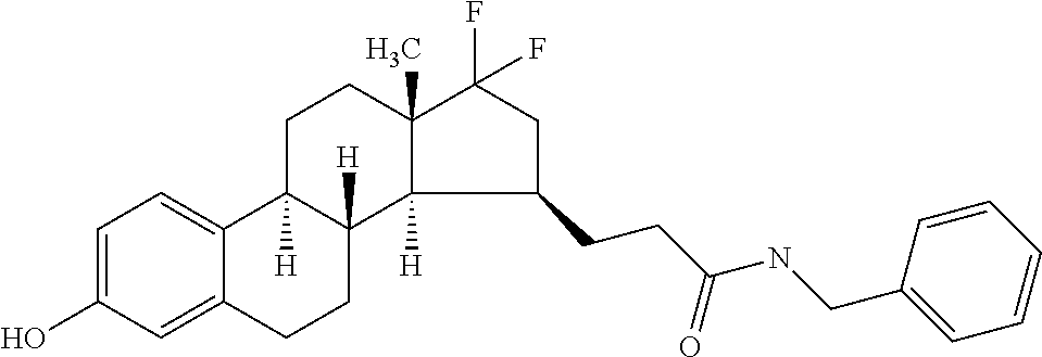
C1=C(O)C=C2C(=C1)C1([H])C([H])(CC2)C2([H])C(C)(CC1)C(F)(F)CC2CCC(=O)NCC1=CC=CC=C1
